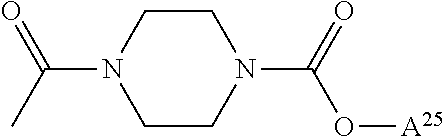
O([A25])C(N1CCN(C(C)=O)CC1)=O
